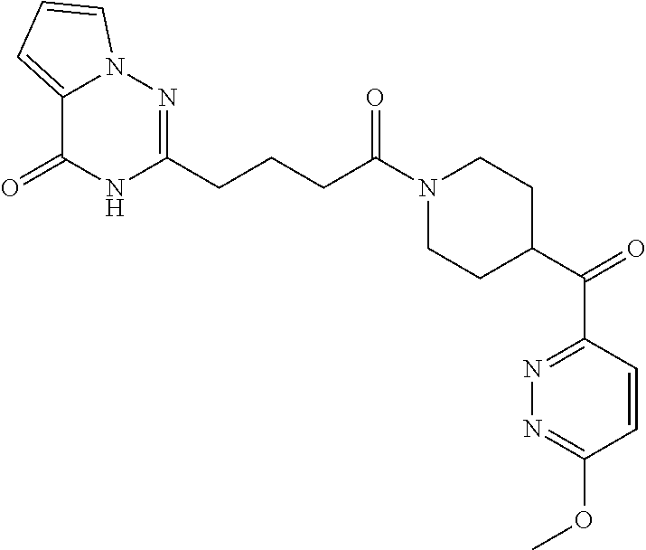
C12=CC=CN1N=C(CCCC(N1CCC(C(C3=NN=C(OC)C=C3)=O)CC1)=O)NC2=O
